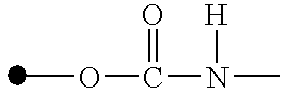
COC(N(C)[H])=O
